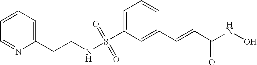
S(C1=CC=CC(C=CC(NO)=O)=C1)(NCCC1=CC=CC=N1)(=O)=O
